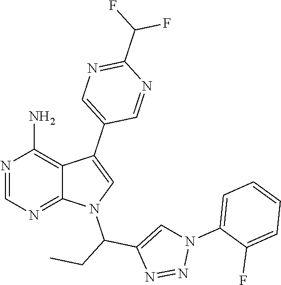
N1=CN=C2C(=C1N)C(C1=CN=C(C(F)F)N=C1)=CN2C(CC)C1=CN(C2=CC=CC=C2F)N=N1
